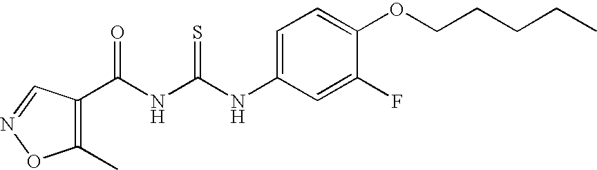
C(NC(NC1=CC=C(OCCCCC)C(F)=C1)=S)(=O)C1=C(C)ON=C1
